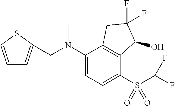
N(C1=CC=C(S(=O)(=O)C(F)F)C2=C1CC(F)(F)C2O)(CC1=CC=CS1)C
